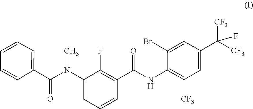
CN(C1=CC=CC(C(NC2=C([CF3])C=C(C([CF3])([CF3])F)C=C2Br)=O)=C1F)C(C1=CC=CC=C1)=O
